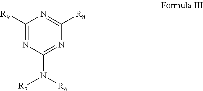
C1([R9])=NC(N([R6])[R7])=NC([R8])=N1
